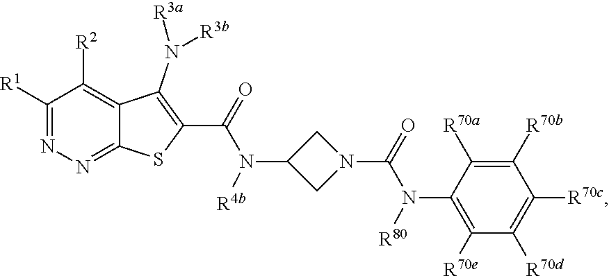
C1([R1])=NN=C2C(=C1[R2])C(N([R3b])[R3a])=C(C(N(C1CN(C(N(C3=C([R70e])C([R70d])=C([R70c])C([R70b])=C3[R70a])[R80])=O)C1)[R4b])=O)S2
